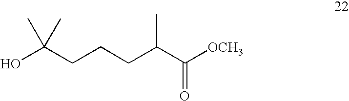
[OCH3]C(C(CCCC(O)(C)C)C)=O
